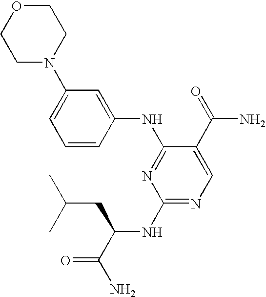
C1OCCN(C2=CC=CC(NC3=NC(NC(C(N)=O)CC(C)C)=NC=C3C(=O)N)=C2)C1
